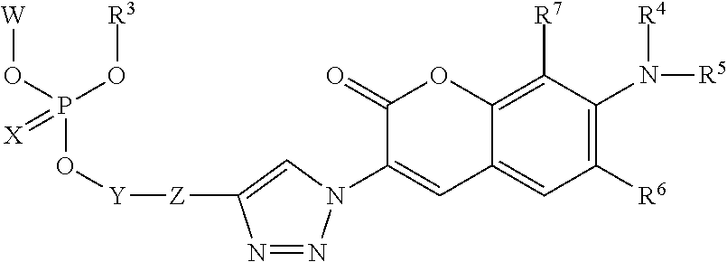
[W]OP(O[Y][Z]C1=CN(C2=CC3=CC([R6])=C(N([R5])[R4])C([R7])=C3OC2=O)N=N1)(O[R3])=[X]
